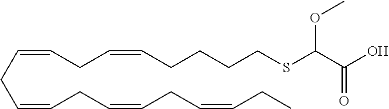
C(CC=CCC=CCC=CCC)=CCC=CCCCCSC(C(O)=O)OC
